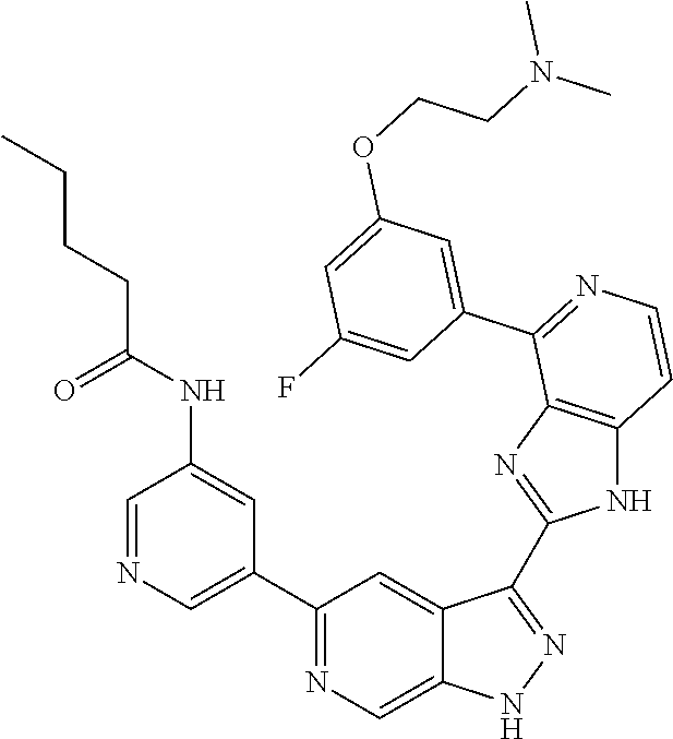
C1(C2=CN=CC(NC(CCCC)=O)=C2)=NC=C2C(=C1)C(C1=NC3=C(N1)C=CN=C3C1=CC(OCCN(C)C)=CC(F)=C1)=NN2
